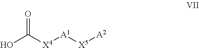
OC([X4][A1][X5][A2])=O
